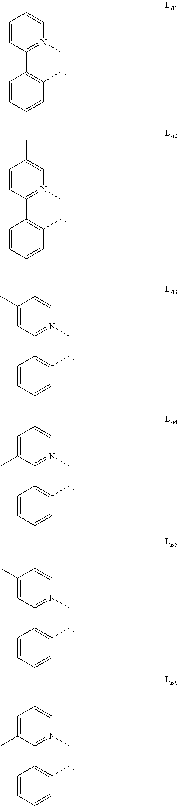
C1=CC(C2=C(C)C=CC=C2)=N(C)C=C1.C1=CC(C2=C(C)C=CC=C2)=N(C)C=C1C.C1=C(C)C(C2=C(C)C=CC=C2)=N(C)C=C1C.C1(C)=CC(C2=C(C)C=CC=C2)=N(C)C=C1.C1=C(C)C(C2=C(C)C=CC=C2)=N(C)C=C1.C1(C)=CC(C2=C(C)C=CC=C2)=N(C)C=C1C
